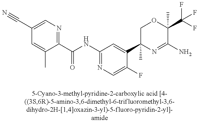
C1(C#N)=CN=C(C(=O)NC2=NC=C(F)C(C3(C)N=C(N)C(C)(C(F)(F)F)OC3)=C2)C(C)=C1
